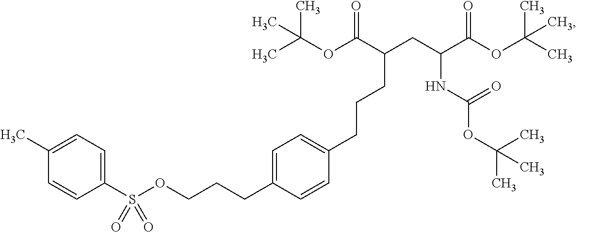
C(OC(C(CC(C(OC(C)(C)C)=O)NC(OC(C)(C)C)=O)CCCC1=CC=C(CCCOS(C2=CC=C(C)C=C2)(=O)=O)C=C1)=O)(C)(C)C
